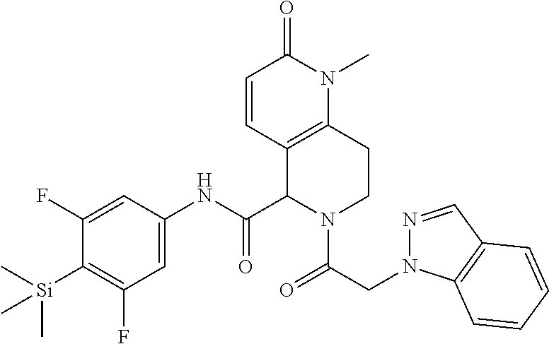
C1(F)=CC(NC(C2C3=C(CCN2C(=O)CN2N=CC4=C2C=CC=C4)N(C)C(=O)C=C3)=O)=CC(F)=C1[Si](C)(C)C
